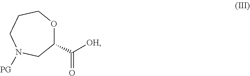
C1(C([OH])=O)OCCCN([PG])C1
